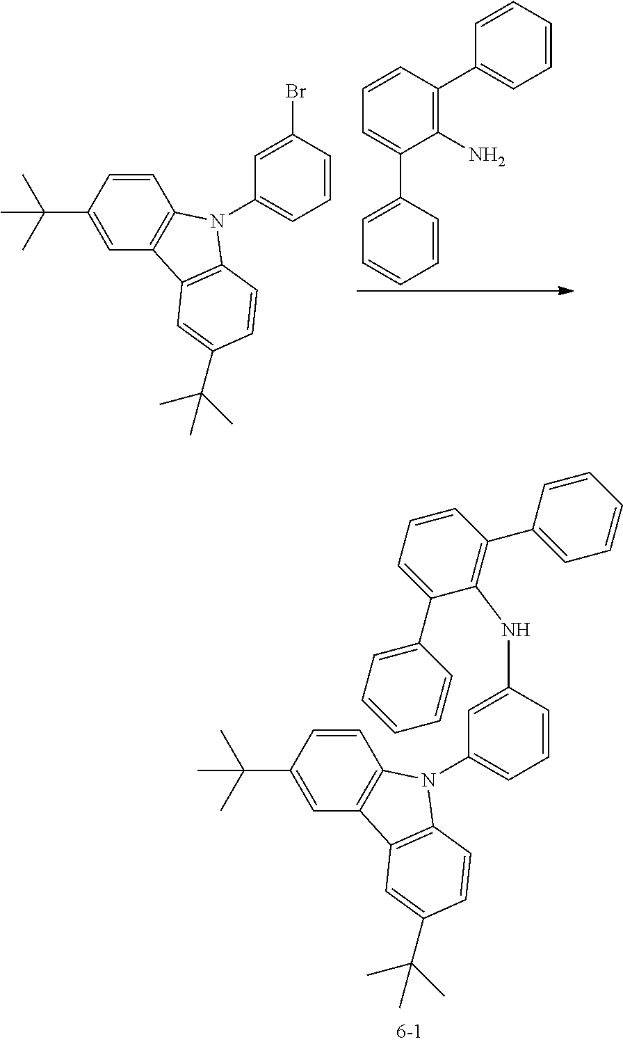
C1=CC(C(C)(C)C)=CC2=C1N(C1=CC=CC(Br)=C1)C1=C2C=C(C(C)(C)C)C=C1.C1(N)=C(C2=CC=CC=C2)C=CC=C1C1=CC=CC=C1.C1=CC(C(C)(C)C)=CC2=C1N(C1=CC=CC(NC3=C(C4=CC=CC=C4)C=CC=C3C3=CC=CC=C3)=C1)C1=C2C=C(C(C)(C)C)C=C1
